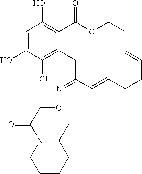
C1=C(O)C(Cl)=C2C(=C1O)C(=O)OCCC=CCCC=CC(=NOCC(=O)N1C(C)CCCC1C)C2
